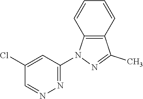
C1(Cl)=CC(N2C3=C(C=CC=C3)C(C)=N2)=NN=C1
